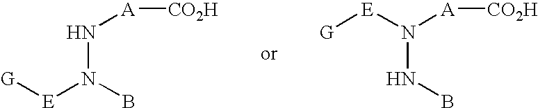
[G][E]N(B)N[A][CO2H].[G][E]N([A][CO2H])NB
